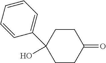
C1CC(=O)CCC1(O)C1=CC=CC=C1
